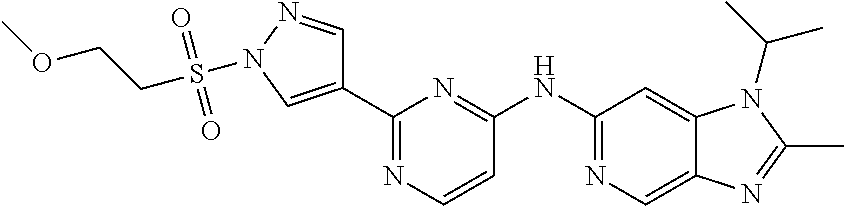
C1(C2=CN(S(CCOC)(=O)=O)N=C2)=NC=CC(NC2=NC=C3C(=C2)N(C(C)C)C(C)=N3)=N1
